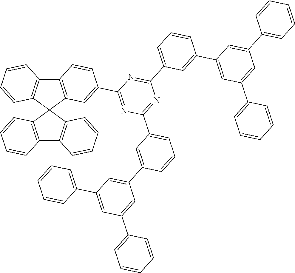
C12=C(C3(C4=C1C=CC=C4)C1=C(C4=C3C=CC=C4)C=CC=C1)C=C(C1=NC(C3=CC=CC(C4=CC(C5=CC=CC=C5)=CC(C5=CC=CC=C5)=C4)=C3)=NC(C3=CC=CC(C4=CC(C5=CC=CC=C5)=CC(C5=CC=CC=C5)=C4)=C3)=N1)C=C2
